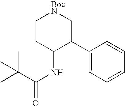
C1CC(NC(=O)C(C)(C)C)C(C2=CC=CC=C2)C[BocN]1
